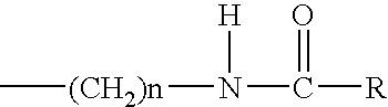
C[(CH2)n]N([H])C([R])=O
